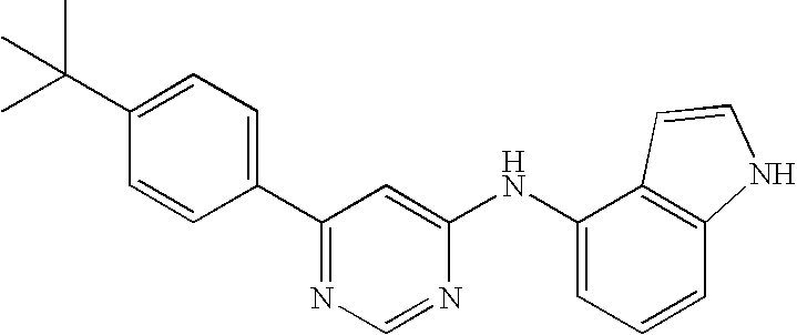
CC(C1=CC=C(C2=NC=NC(NC3=CC=CC4=C3C=CN4)=C2)C=C1)(C)C
